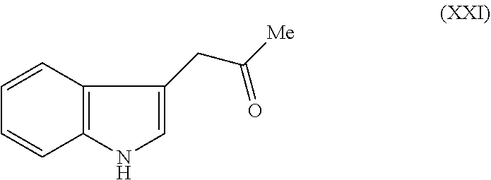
C1=CC2=C(C=C1)NC=C2CC([Me])=O
